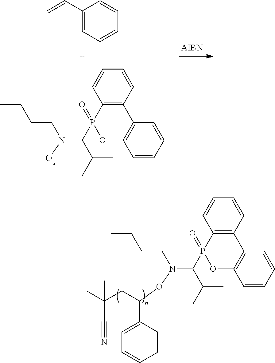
C12=C(C=CC=C1)C1=C(OP2(=O)C(C(C)C)N(CCCC)OC(CC(C)(C#N)C)C2=CC=CC=C2)C=CC=C1.C12=C(C=CC=C1)C1=C(OP2(=O)C(C(C)C)N(CCCC)O)C=CC=C1.C1(C=C)=CC=CC=C1
